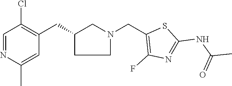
C1C(CC2=C(Cl)C=NC(C)=C2)CN(CC2=C(F)N=C(NC(C)=O)S2)C1
